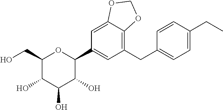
C1(CC2=CC=C(CC)C=C2)=C2C(=CC(C3OC(CO)C(O)C(O)C3O)=C1)OCO2
